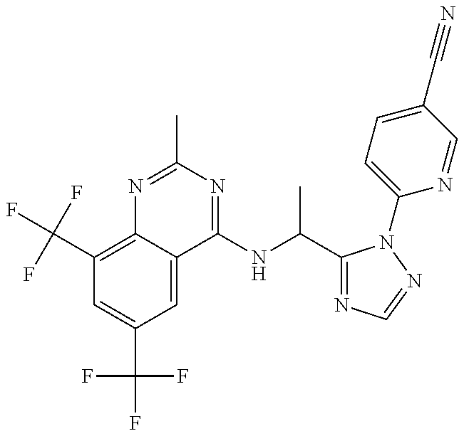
C1(C(F)(F)F)=C2C(=CC(C(F)(F)F)=C1)C(NC(C)C1=NC=NN1C1=CC=C(C#N)C=N1)=NC(C)=N2
